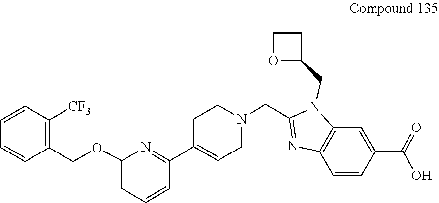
C1C(C2=NC(OCC3=C([CF3])C=CC=C3)=CC=C2)=CCN(CC2=NC3=C(N2CC2OCC2)C=C(C(=O)O)C=C3)C1
